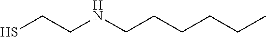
SCCNCCCCCC
